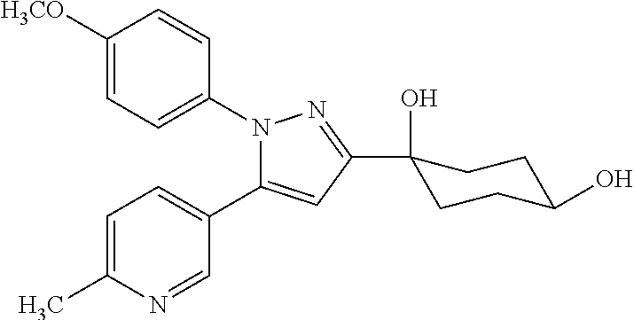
C1=C(C)N=CC(C2=CC(C3(O)CCC(O)CC3)=NN2C2=CC=C([H3CO])C=C2)=C1
